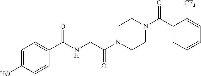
C1=C(O)C=CC(C(NCC(N2CCN(C(C3=CC=CC=C3[CF3])=O)CC2)=O)=O)=C1
